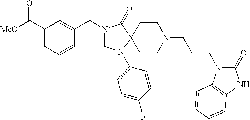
C1(C([MeO])=O)=CC=CC(CN2CN(C3=CC=C(F)C=C3)C3(C2=O)CCN(CCCN2C(=O)NC4=C2C=CC=C4)CC3)=C1
